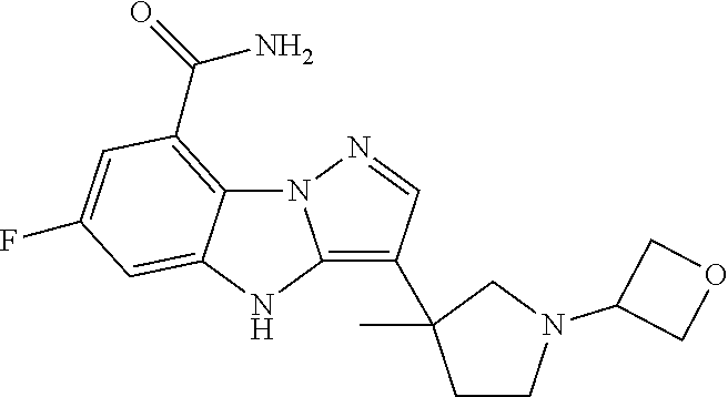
N12C3=C(C(=O)N)C=C(F)C=C3NC1=C(C1(C)CCN(C3COC3)C1)C=N2
